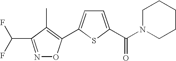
C1=C(C(N2CCCCC2)=O)SC(C2=C(C)C(C(F)F)=NO2)=C1
